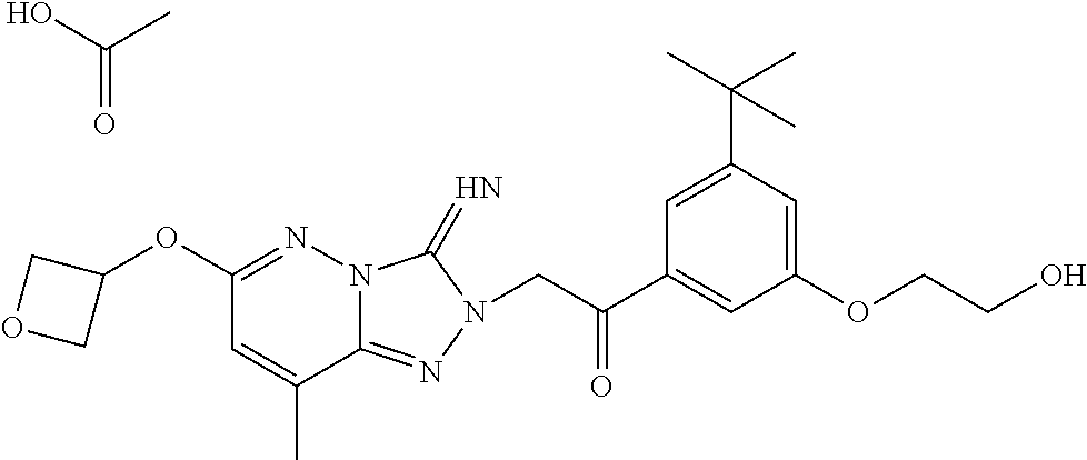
C1(OC2COC2)=NN2C(=NN(CC(C3=CC(OCCO)=CC(C(C)(C)C)=C3)=O)C2=N)C(C)=C1.C(C)(O)=O
